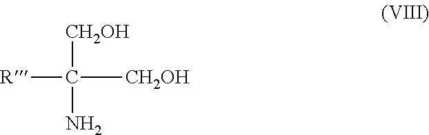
[R]C([CH2OH])(N)[CH2OH]
